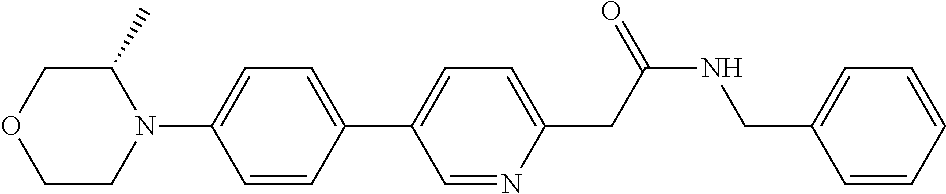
C1(C)COCCN1C1=CC=C(C2=CC=C(CC(NCC3=CC=CC=C3)=O)N=C2)C=C1
